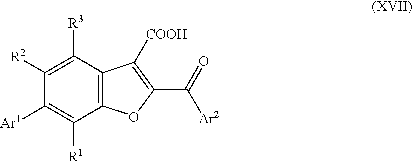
C12=C(C([R3])=C([R2])C([Ar1])=C1[R1])C([COOH])=C(C(=O)[Ar2])O2
